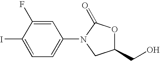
C1(CO)OC(=O)N(C2=CC=C(I)C(F)=C2)C1
